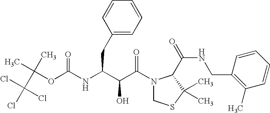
O(C(=O)NC(CC1=CC=CC=C1)C(C(N1CSC(C)(C)C1C(NCC1=C(C)C=CC=C1)=O)=O)O)C(C)(C(Cl)(Cl)Cl)C
